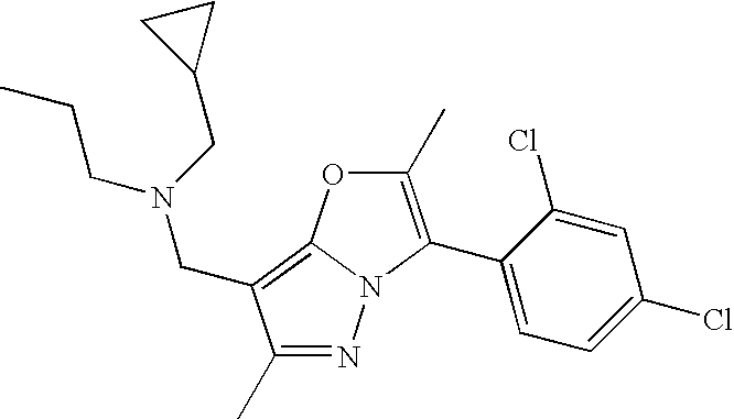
N1=C(C)C(CN(CC2CC2)CCC)=C2N1C(C1=CC=C(Cl)C=C1Cl)=C(C)O2
